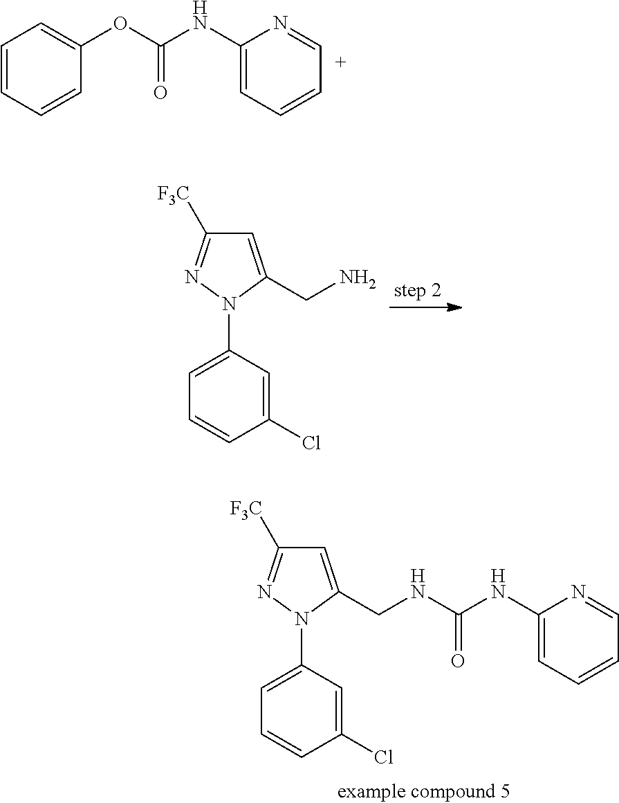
C1=C(CNC(NC2=CC=CC=N2)=O)N(C2=CC=CC(Cl)=C2)N=C1[F3C].C1=CC=CC(OC(NC2=CC=CC=N2)=O)=C1.C1=C(CN)N(C2=CC=CC(Cl)=C2)N=C1[F3C]
